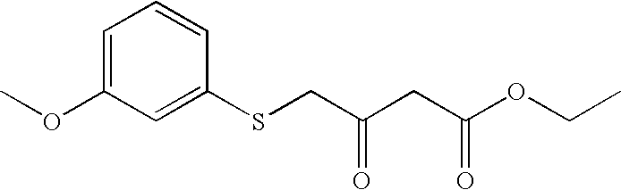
C1=C(OC)C=C(SCC(=O)CC(=O)OCC)C=C1
